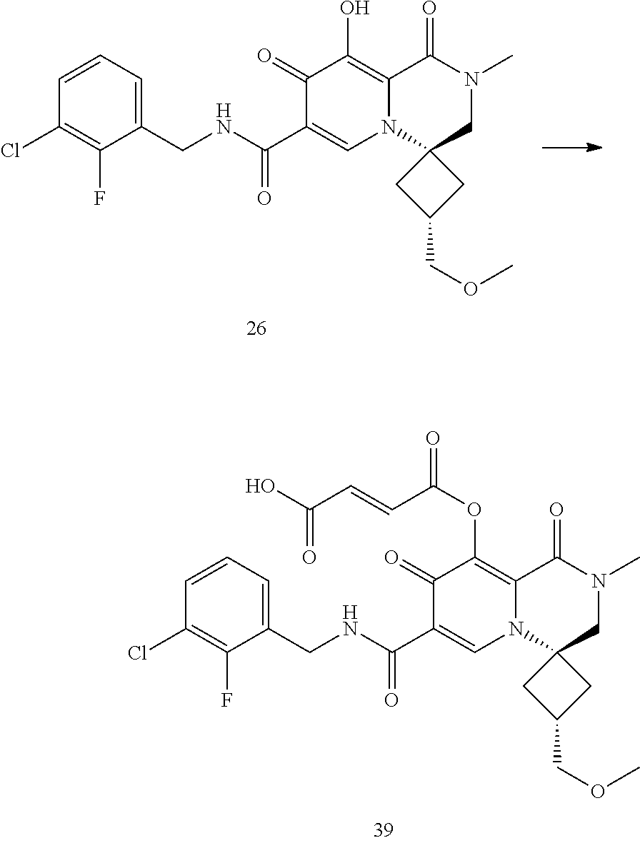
C1(Cl)=C(F)C(CNC(C2=CN3C(=C(O)C2=O)C(=O)N(C)CC32CC(COC)C2)=O)=CC=C1.C1(Cl)=C(F)C(CNC(C2=CN3C(=C(OC(=O)C=CC(O)=O)C2=O)C(=O)N(C)CC32CC(COC)C2)=O)=CC=C1
